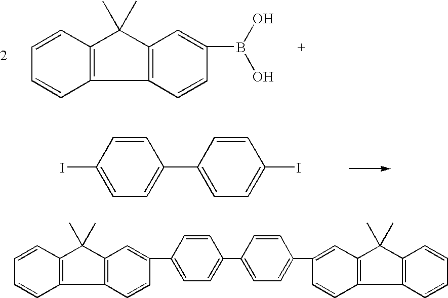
C1=CC(B(O)O)=CC2=C1C1=C(C2(C)C)C=CC=C1.C1=C(C2=CC=C(I)C=C2)C=CC(I)=C1.C1=C(C2=CC=C(C3=CC4=C(C5=C(C=CC=C5)C4(C)C)C=C3)C=C2)C=CC(C2=CC3=C(C=C2)C2=C(C3(C)C)C=CC=C2)=C1
